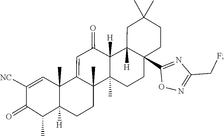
C1(=O)C(C)C2([H])C(C)(C=C1[NC])C1=CC(=O)C3([H])C4([H])CC(C)(C)CCC4(C4=NC(CF)=NO4)CCC3(C)C1(C)CC2
